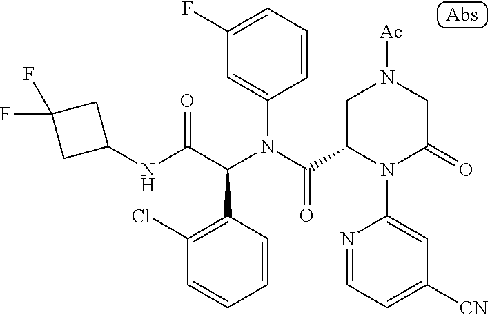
C1(NC(C(N(C(=O)C2N(C3=CC([CN])=CC=N3)C(=O)CN([Ac])C2)C2=CC(F)=CC=C2)C2=C(Cl)C=CC=C2)=O)CC(F)(F)C1
